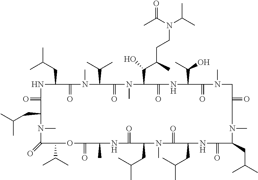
N1C(CC(C)C)C(=O)N(C)C(C(C)C)C(=O)N(C)C(C(C(CCN(C(C)C)C(C)=O)C)O)C(=O)NC(C(O)C)C(=O)N(C)CC(=O)CN(C)C(CC(C)C)C(=O)NC(CC(C)C)C(=O)N(C)C(CC(C)C)C(=O)NC(C)C(=O)OC(C(C)C)C(=O)N(C)C(CC(C)C)C1=O
